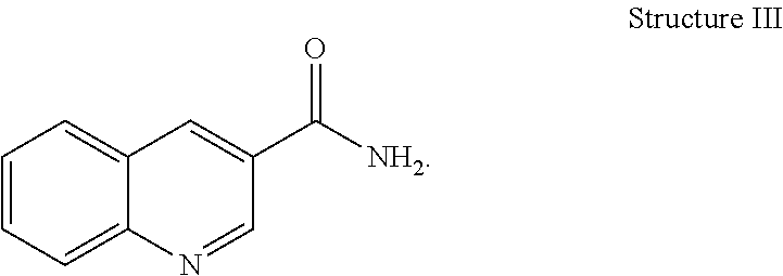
C1=CC=C2C(=C1)C=C(C([NH2])=O)C=N2
